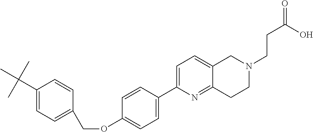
C1(C(C)(C)C)=CC=C(COC2=CC=C(C3=CC=C4C(=N3)CCN(CCC(=O)O)C4)C=C2)C=C1
